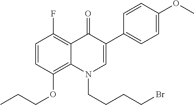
C1=CC(OCCC)=C2C(=C1F)C(=O)C(C1=CC=C(OC)C=C1)=CN2CCCCBr
